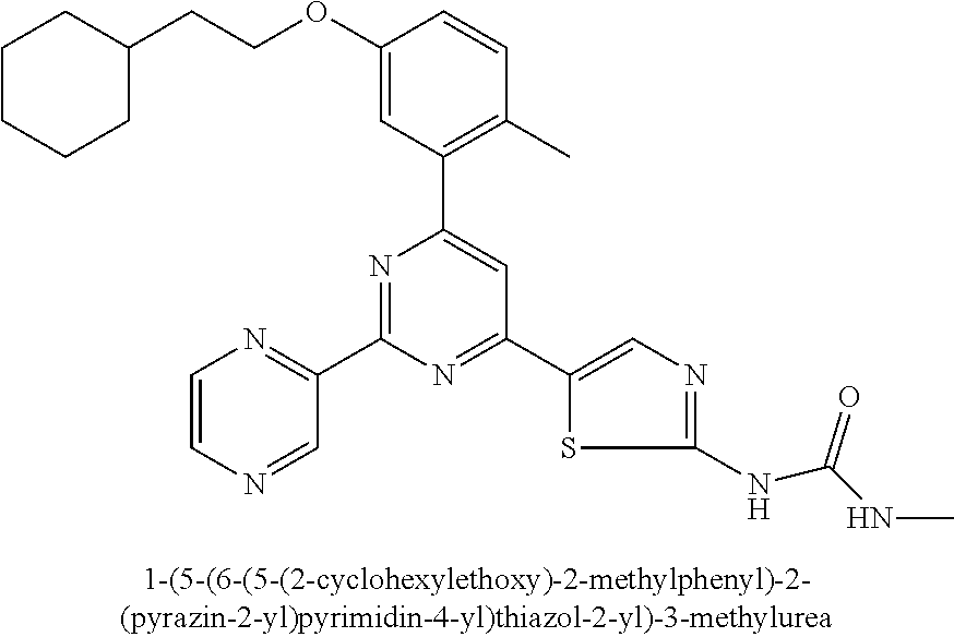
C1(OCCC2CCCCC2)=CC(C2=CC(C3=CN=C(NC(NC)=O)S3)=NC(C3=NC=CN=C3)=N2)=C(C)C=C1
